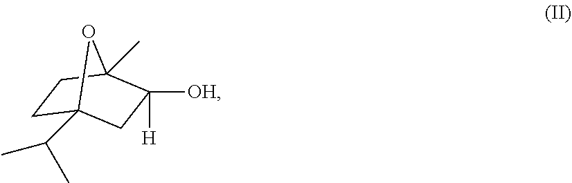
[OH]C1([H])CC2(C(C)C)CCC1(C)O2
